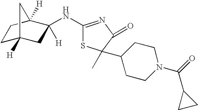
C1C2([H])CC([H])(NC3=NC(=O)C(C)(C4CCN(C(=O)C5CC5)CC4)S3)C([H])(C1)C2
